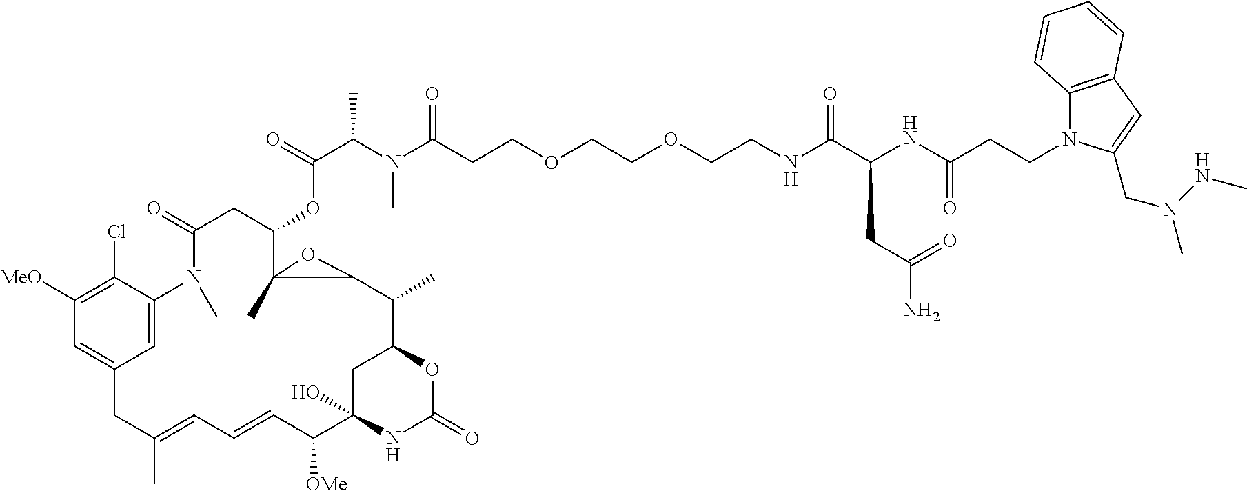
C(C(N(C(CCOCCOCCNC(C(NC(CCN1C2=C(C=C1CN(C)NC)C=CC=C2)=O)CC(N)=O)=O)=O)C)C)(=O)OC1C2(C)C(C(C)C3OC(=O)NC(O)(C([OMe])C=CC=C(C)CC4=CC([MeO])=C(Cl)C(=C4)N(C)C(=O)C1)C3)O2
